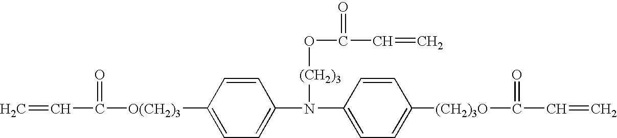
C1=CC([O(CH2)3]C(=O)C=C)=CC=C1N(C1=CC=C([(CH2)3O]C(=O)C=C)C=C1)[(CH2)3]OC(=O)C=C
